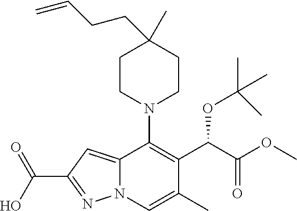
C12=CC(C(O)=O)=NN1C=C(C)C(C(C(OC)=O)OC(C)(C)C)=C2N1CCC(CCC=C)(C)CC1
